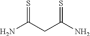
NC(CC(N)=S)=S
